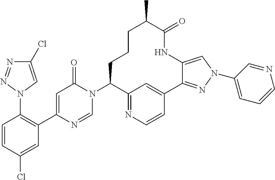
C1(Cl)=CN(C2=C(C3=CC(=O)N(C4C5=NC=CC(=C5)C5=NN(C6=CC=CN=C6)C=C5NC(=O)C(C)CCC4)C=N3)C=C(Cl)C=C2)N=N1
